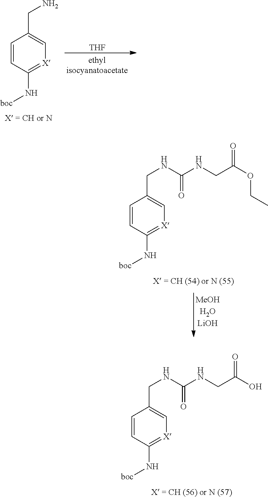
C1=C(CN)C=CC(N[boc])=[X]1.[THF].C1=C(CNC(NCC(OCC)=O)=O)C=CC(N[boc])=[X]1.C1=C(CNC(NCC(O)=O)=O)C=CC(N[boc])=[X]1
